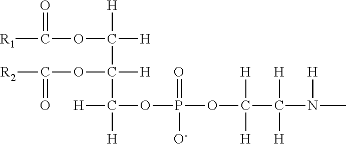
O(C([H])([H])C(OC([R2])=O)([H])C([H])(OP(OC([H])([H])C([H])([H])N(C)[H])(=O)[O-])[H])C([R1])=O
